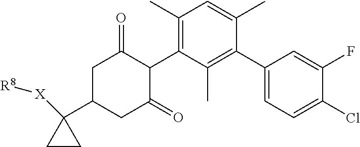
C1C(C2([X][R8])CC2)CC(=O)C(C2=C(C)C=C(C)C(C3=CC=C(Cl)C(F)=C3)=C2C)C1=O
